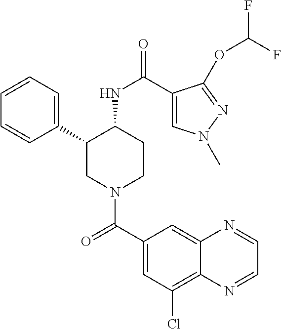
C1=CC=C(C2CN(C(C3=CC(Cl)=C4C(=C3)N=CC=N4)=O)CCC2NC(=O)C2=CN(C)N=C2OC(F)F)C=C1
